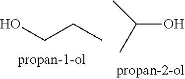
OCCC.CC(C)O
